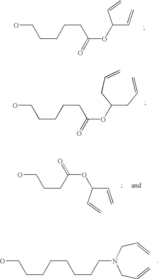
C(C=C)(C=C)OC(CCCCCO)=O.C(OC(CCCCCO)=O)(CC=C)CC=C.C(C(C=C)OC(CCCO)=O)=C.OCCCCCCCCN(CC=C)CC=C
